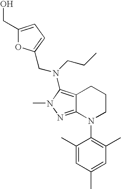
C12=C(N(CCC)CC3=CC=C(CO)O3)N(C)N=C1N(C1=C(C)C=C(C)C=C1C)CCC2
